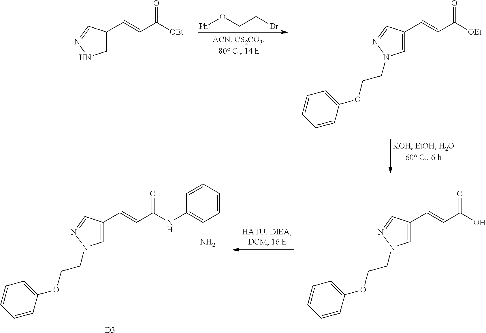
C1=C(C=CC([OEt])=O)C=NN1.[Ph]OCCBr.C1=C(C=CC([OEt])=O)C=NN1CCOC1=CC=CC=C1.C1=C(C=CC(O)=O)C=NN1CCOC1=CC=CC=C1.C1=C(C=CC(NC2=C(N)C=CC=C2)=O)C=NN1CCOC1=CC=CC=C1.[D3]
